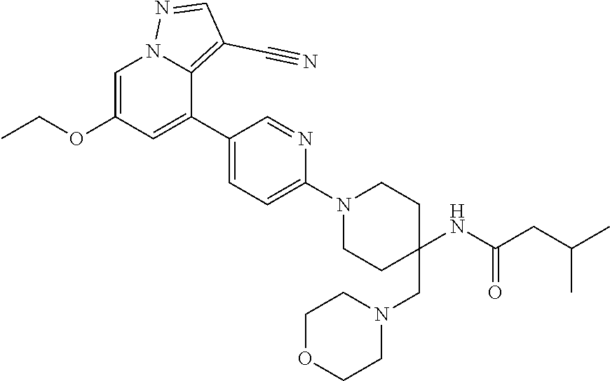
C1=C(OCC)C=C(C2=CC=C(N3CCC(CN4CCOCC4)(NC(CC(C)C)=O)CC3)N=C2)C2=C(C#N)C=NN12
